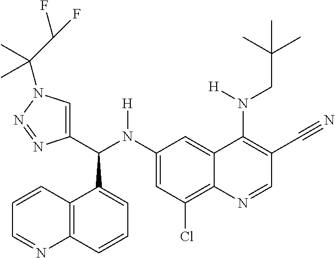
C1(N(C(C2=CN(C(C(F)F)(C)C)N=N2)C2=CC=CC3=C2C=CC=N3)[H])=CC(Cl)=C2C(=C1)C(N(CC(C)(C)C)[H])=C(C#N)C=N2
